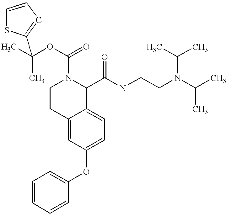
O(C1=CC=C2C(=C1)CCN(C(=O)OC(C)(C)C1=CC=CS1)C2C(NCCN(C(C)C)C(C)C)=O)C1=CC=CC=C1
